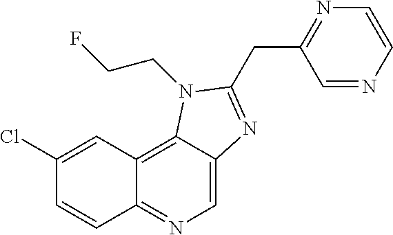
C1(Cl)=CC2=C3C(=CN=C2C=C1)N=C(CC1=NC=CN=C1)N3CCF
